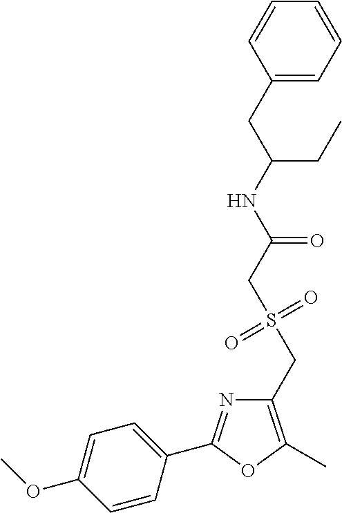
N(C(=O)CS(CC1=C(C)OC(C2=CC=C(OC)C=C2)=N1)(=O)=O)C(CC)CC1=CC=CC=C1
